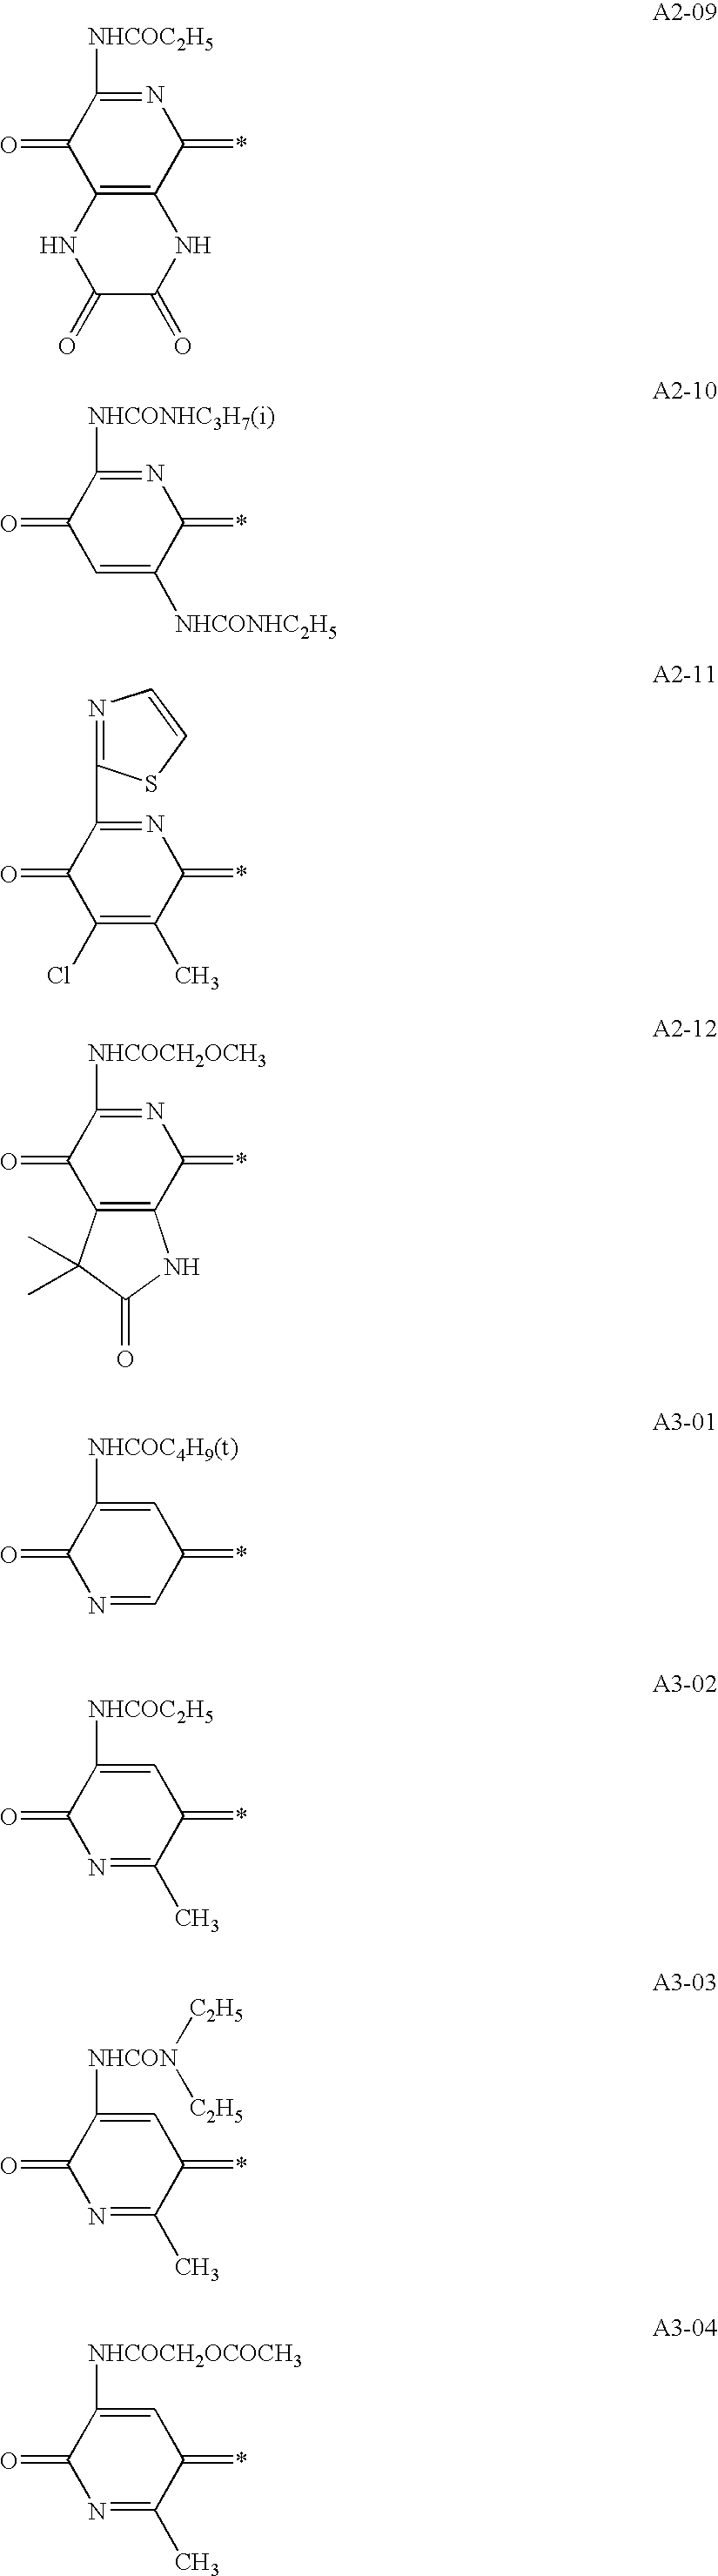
N1=C([NHCOC2H5])C(=O)C2=C(C1=*)NC(=O)C(=O)N2.N1=C([NHCONHC3H7(i)])C(=O)C=C([NHCONHC2H5])C1=*.N1=C(C2=NC=CS2)C(=O)C(Cl)=C(C)C1=*.N1=C([NHCOCH2OCH3])C(=O)C2=C(C1=*)NC(=O)C2(C)C.C1=C([NHCOC4H9(t)])C(=O)N=CC1=*.C1=C([NHCOC2H5])C(=O)N=C(C)C1=*.C1=C([NHCON]([C2H5])[C2H5])C(=O)N=C(C)C1=*.C1=C([NHCOCH2OCOCH3])C(=O)N=C(C)C1=*
